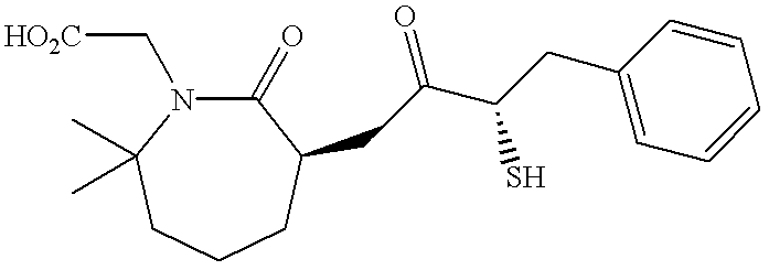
C1(=O)N(C[HO2C])C(C)(C)CCCC1CC(C(CC1=CC=CC=C1)S)=O
